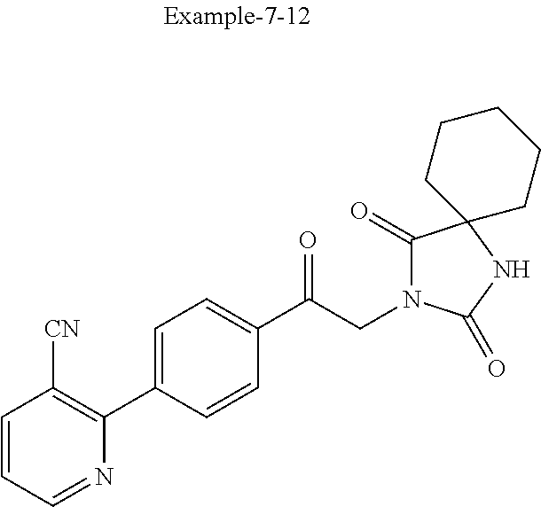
C1=CC=NC(C2=CC=C(C(CN3C(=O)C4(NC3=O)CCCCC4)=O)C=C2)=C1[CN]
